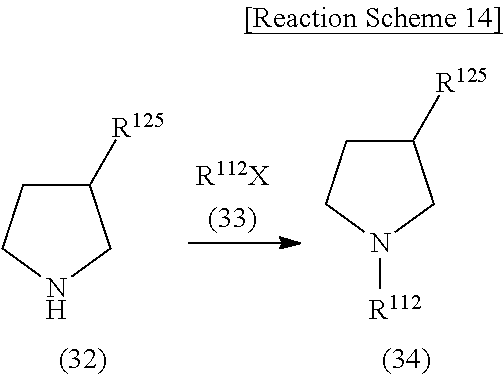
C1([R125])CCNC1.C1([R125])CCN([R112])C1
